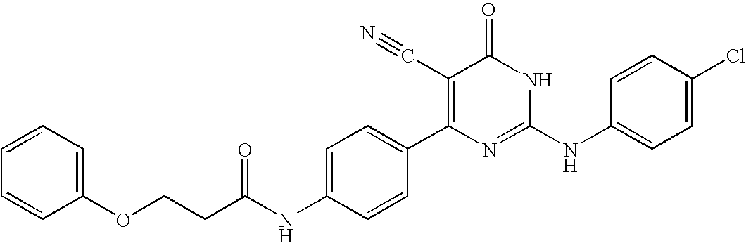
C1=CC(C2=C(C#N)C(=O)NC(NC3=CC=C(Cl)C=C3)=N2)=CC=C1NC(CCOC1=CC=CC=C1)=O
